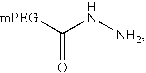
[mPEG]C(N[NH2])=O
